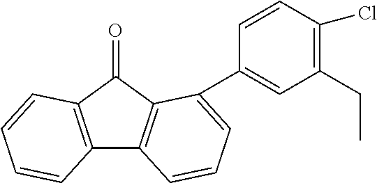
C12=C(C(=O)C3=C1C=CC=C3C1=CC(CC)=C(Cl)C=C1)C=CC=C2
